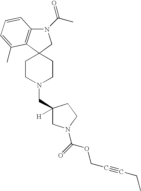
C1CN(CC2([H])CN(C(OCC#CCC)=O)CC2)CCC12CN(C(C)=O)C1=C2C(C)=CC=C1
